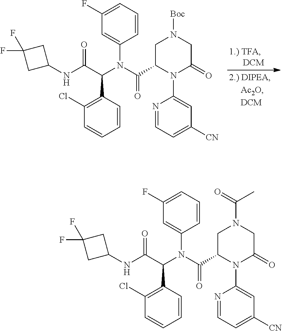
FC1(F)CC(NC(C(N(C(C2N(C3=CC([CN])=CC=N3)C(=O)CN([Boc])C2)=O)C2=CC(F)=CC=C2)C2=C(Cl)C=CC=C2)=O)C1.FC1(F)CC(NC(C(N(C(C2N(C3=CC([CN])=CC=N3)C(=O)CN(C(=O)C)C2)=O)C2=CC(F)=CC=C2)C2=C(Cl)C=CC=C2)=O)C1
